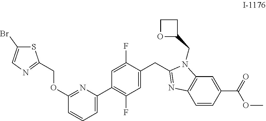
C1(CC2=NC3=C(C=C(C(=O)OC)C=C3)N2CC2CCO2)=CC(F)=C(C2=CC=CC(OCC3=NC=C(Br)S3)=N2)C=C1F
